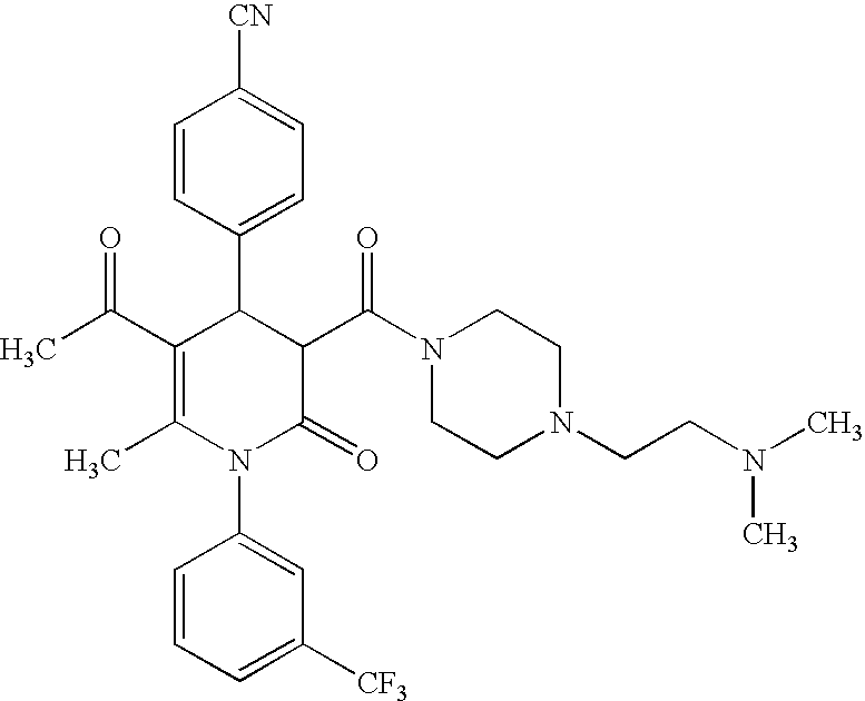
C1=CC(C2C(C(C)=O)=C(C)N(C3=CC([CF3])=CC=C3)C(=O)C2C(N2CCN(CCN(C)C)CC2)=O)=CC=C1[CN]
